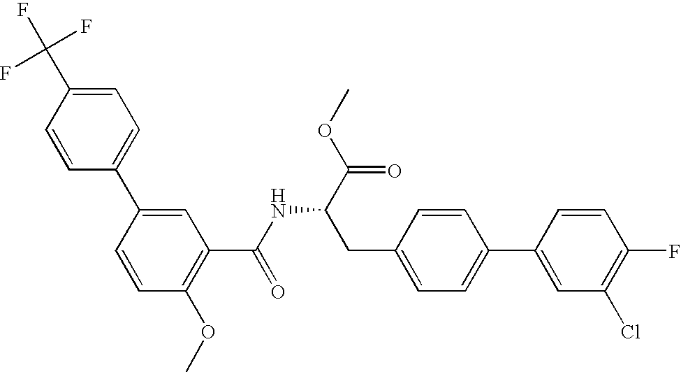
C1=CC(C2=CC(C(NC(C(OC)=O)CC3=CC=C(C4=CC(Cl)=C(F)C=C4)C=C3)=O)=C(OC)C=C2)=CC=C1C(F)(F)F
